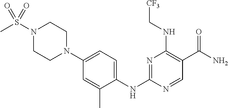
C1=C(C)C(NC2=NC(NC[CF3])=C(C(N)=O)C=N2)=CC=C1N1CCN(S(C)(=O)=O)CC1
